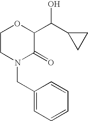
C1(CN2C(=O)C(C(C3CC3)O)OCC2)=CC=CC=C1
